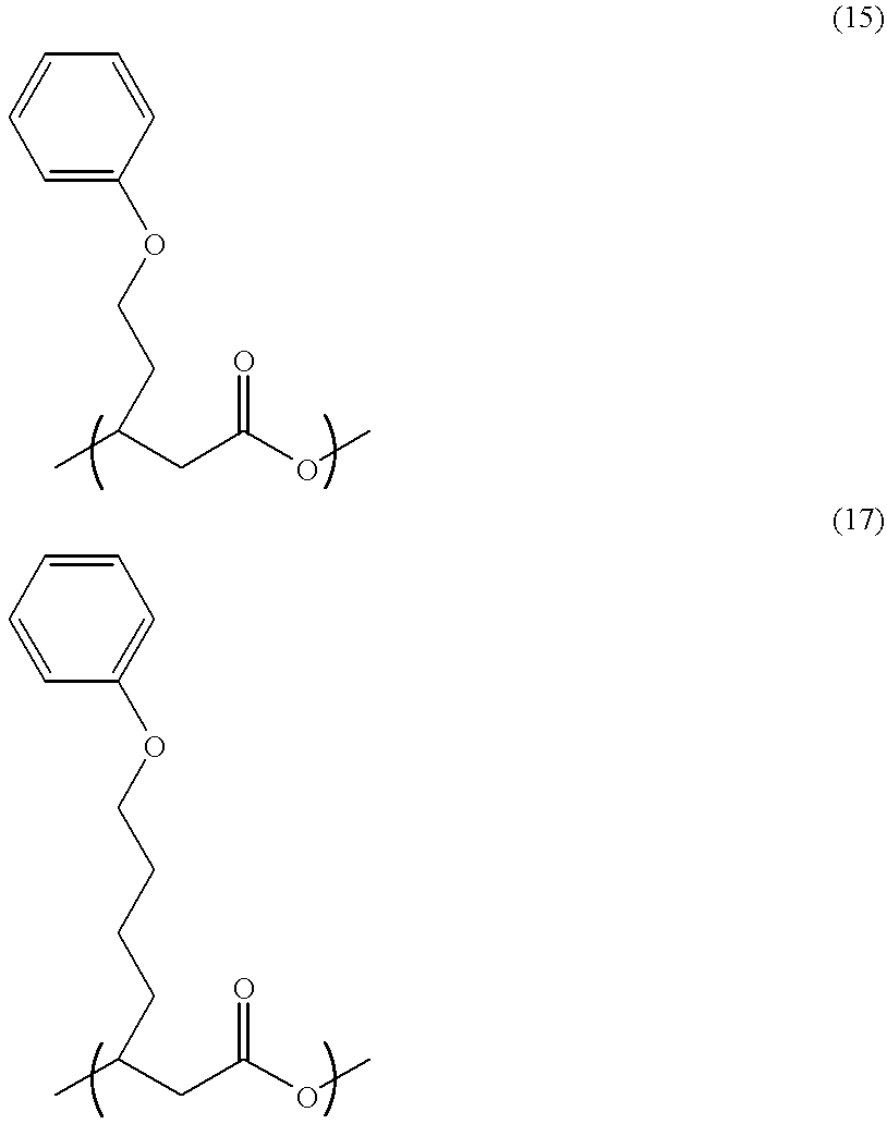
C(CCC(C)CC(OC)=O)COC1=CC=CC=C1.O(CCC(C)CC(OC)=O)C1=CC=CC=C1
